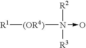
[(OR4)](N([R2])([R3])->O)[R1]
